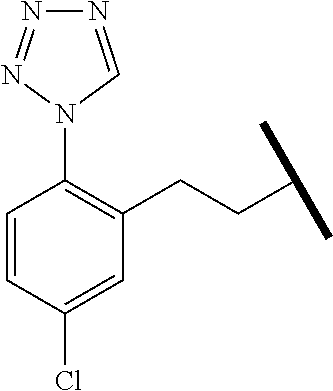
C1=CC(Cl)=CC(CCC(C)C)=C1N1C=NN=N1
